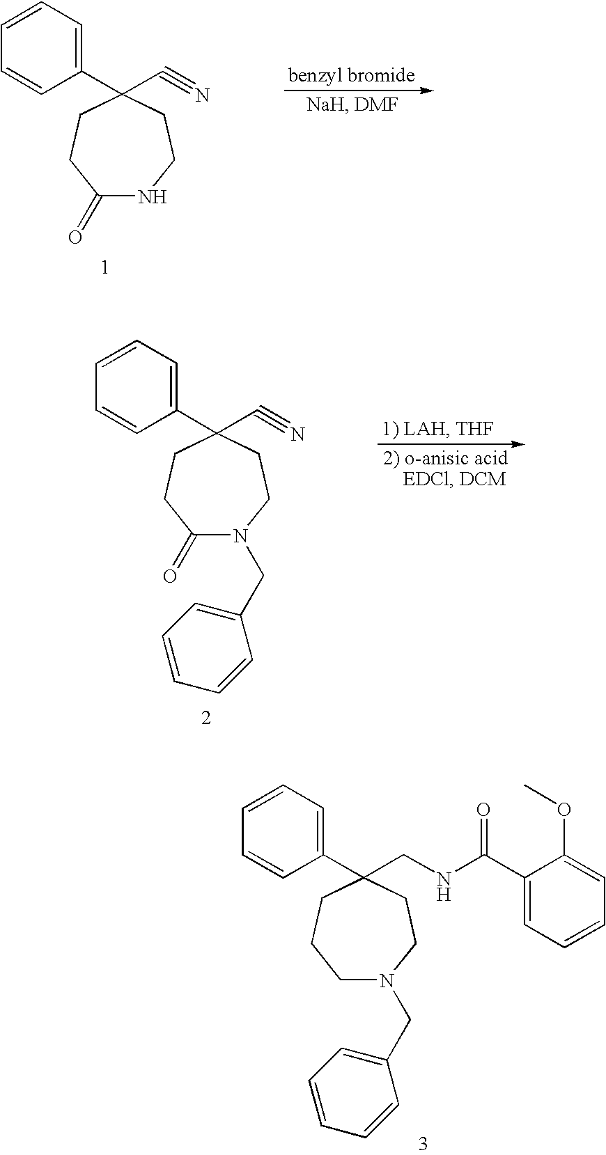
C1(C2(C#N)CCC(=O)N(CC3=CC=CC=C3)CC2)=CC=CC=C1.C1(C2(C#N)CCC(=O)NCC2)=CC=CC=C1.C1(C2(CNC(C3=CC=CC=C3OC)=O)CCCN(CC3=CC=CC=C3)CC2)=CC=CC=C1
